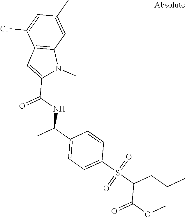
C12=C(C=C(C)C=C1Cl)N(C)C(C(NC(C1=CC=C(S(C(CCC)C(OC)=O)(=O)=O)C=C1)C)=O)=C2
